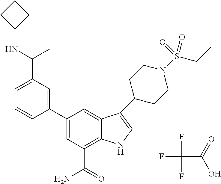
C1(C2=CC(C(=O)N)=C3C(=C2)C(C2CCN(S(CC)(=O)=O)CC2)=CN3)=CC(C(NC2CCC2)C)=CC=C1.FC(C(=O)O)(F)F
